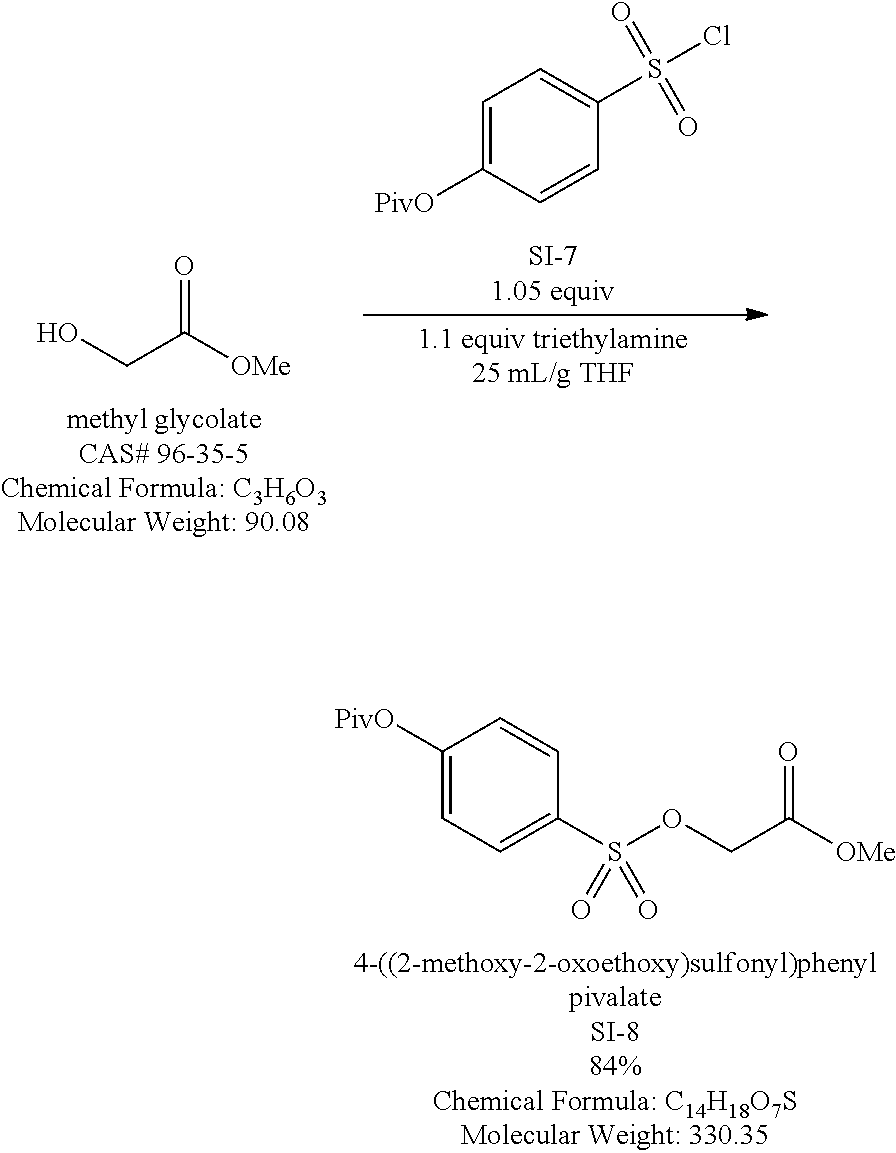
C1([PivO])=CC=C(S(OCC(=O)[OMe])(=O)=O)C=C1.O=C([OMe])CO.[SI-71.05 equiv].[PivO]C1=CC=C(S(Cl)(=O)=O)C=C1
